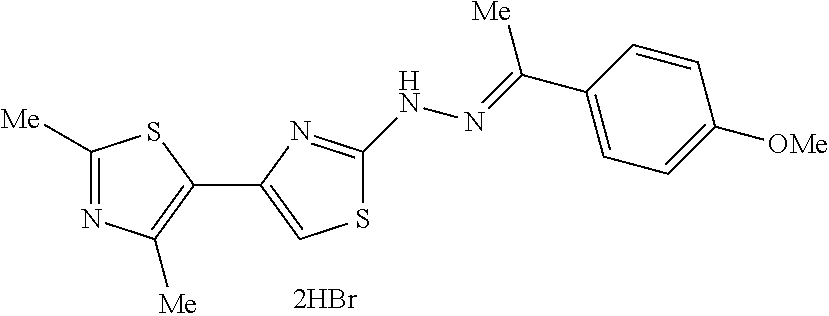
C1([Me])=NC([Me])=C(C2=CSC(NN=C(C3=CC=C([OMe])C=C3)[Me])=N2)S1
